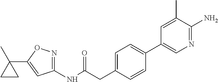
C1(NC(=O)CC2=CC=C(C3=CN=C(N)C(C)=C3)C=C2)=NOC(C2(C)CC2)=C1
